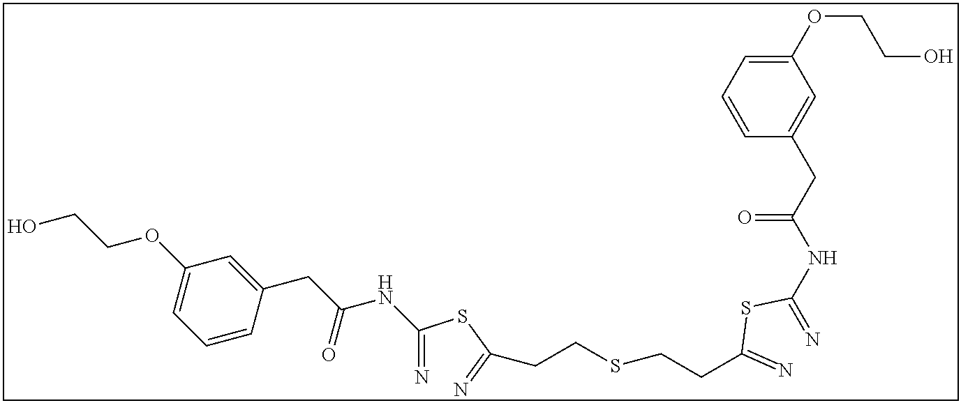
C(=N)(SC(=N)CCSCCC(=N)SC(=N)NC(CC1=CC(OCCO)=CC=C1)=O)NC(CC1=CC(OCCO)=CC=C1)=O
